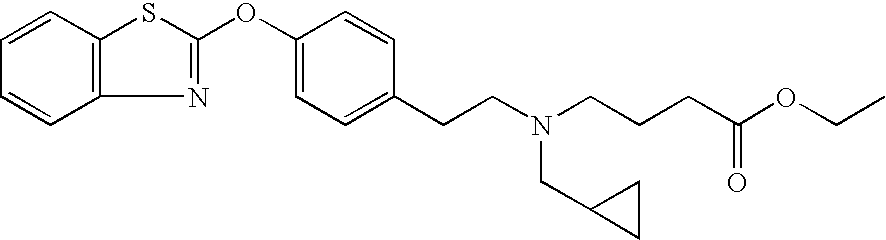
C1=CC2=C(C=C1)N=C(OC1=CC=C(CCN(CCCC(OCC)=O)CC3CC3)C=C1)S2
